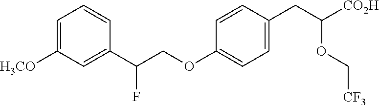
C1=C([H3CO])C=C(C(COC2=CC=C(CC(OC[CF3])[CO2H])C=C2)F)C=C1
